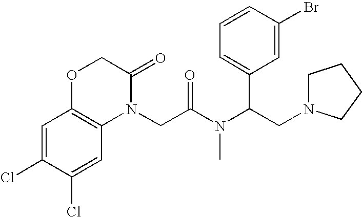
C1N(CC(N(C(CN2C3=C(C=C(Cl)C(Cl)=C3)OCC2=O)=O)C)C2=CC=CC(Br)=C2)CCC1
